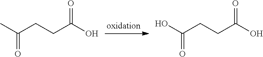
O=C(C)CCC(O)=O.O=C(O)CCC(O)=O
